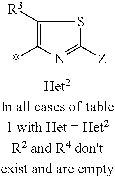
C1([R3])=C(*)N=C([Z])S1
